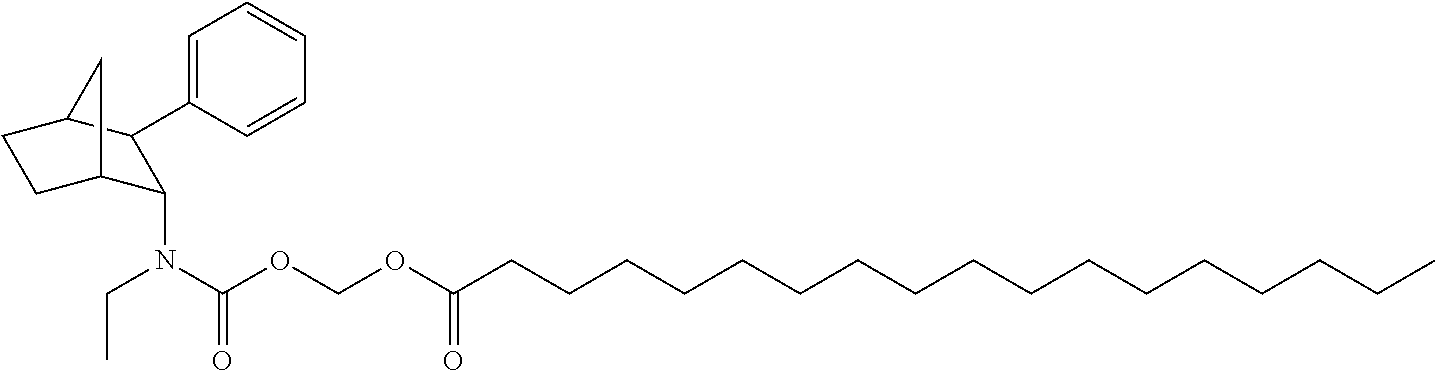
C1=CC=C(C2C(N(CC)C(OCOC(CCCCCCCCCCCCCCCCC)=O)=O)C3CCC2C3)C=C1
